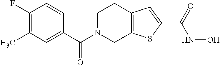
C1(C(N2CC3=C(CC2)C=C(C(=O)NO)S3)=O)=CC(C)=C(F)C=C1
